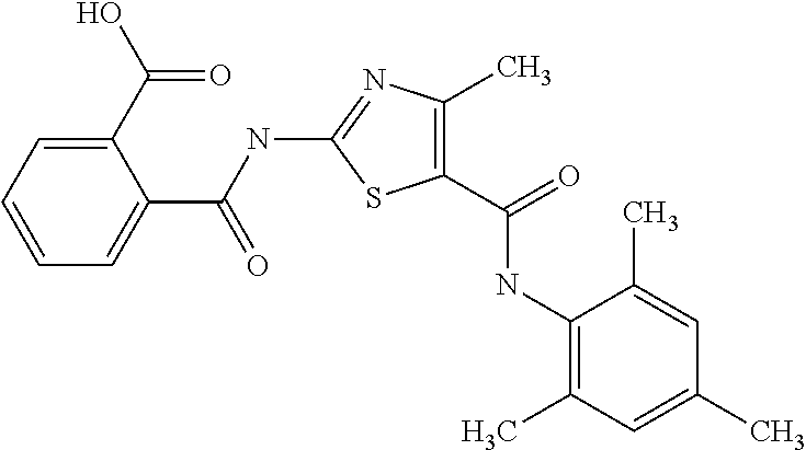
C1(NC(C2=CC=CC=C2C(O)=O)=O)=NC(C)=C(C(=O)NC2=C(C)C=C(C)C=C2C)S1
